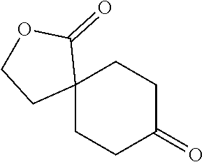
C12(CCC(=O)CC1)C(=O)OCC2
